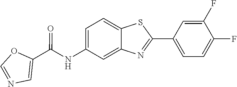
C1=C(NC(C2=CN=CO2)=O)C=C2C(=C1)SC(C1=CC=C(F)C(F)=C1)=N2
